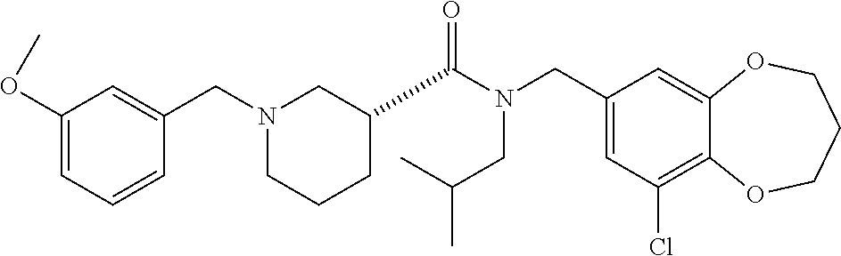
C1(CN(C(=O)C2CCCN(CC3=CC(OC)=CC=C3)C2)CC(C)C)=CC(Cl)=C2C(=C1)OCCCO2
